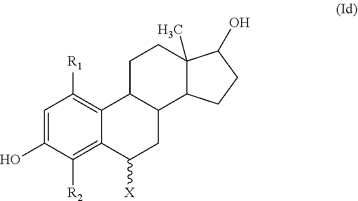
C1=C(O)C([R2])=C2C(=C1[R1])C1CCC3(C)C(O)CCC3C1CC2[X]
